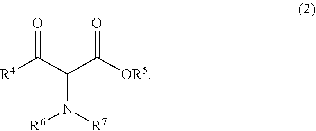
C(N([R7])[R6])(C([OR5])=O)C(=O)[R4]
